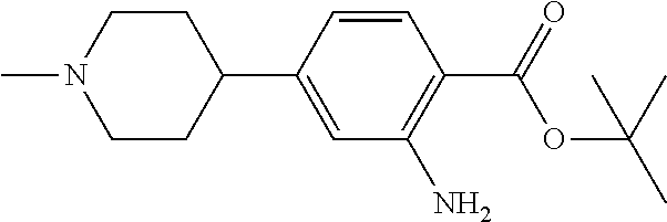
N1(C)CCC(C2=CC(N)=C(C(=O)OC(C)(C)C)C=C2)CC1
